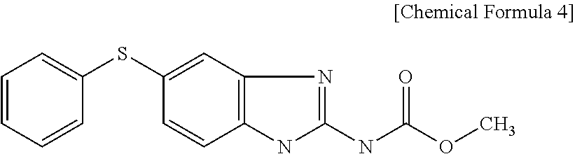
C1=CC=CC(SC2=CC3=C(C=C2)NC(NC(OC)=O)=N3)=C1
